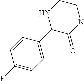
C1=CC(F)=CC=C1C1C(=O)NCCN1
